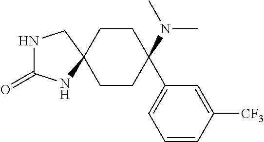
C1CC(N(C)C)(C2=CC=CC([CF3])=C2)CCC12CNC(=O)N2
